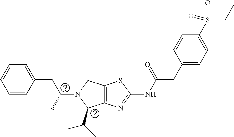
C12=C(N=C(NC(CC3=CC=C(S(CC)(=O)=O)C=C3)=O)S1)C(C(C)C)N(C(CC1=CC=CC=C1)C)C2
